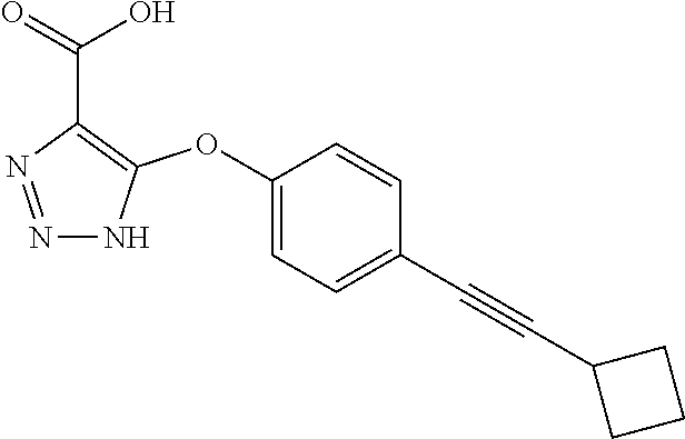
C1(OC2=C(C(=O)O)N=NN2)=CC=C(C#CC2CCC2)C=C1
